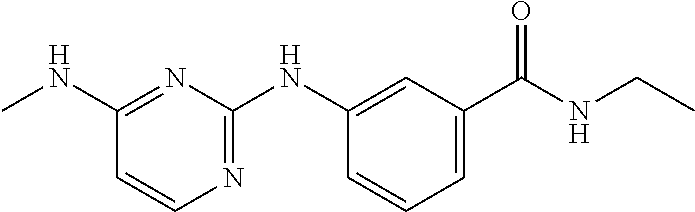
C1(NC)=NC(NC2=CC(C(NCC)=O)=CC=C2)=NC=C1
